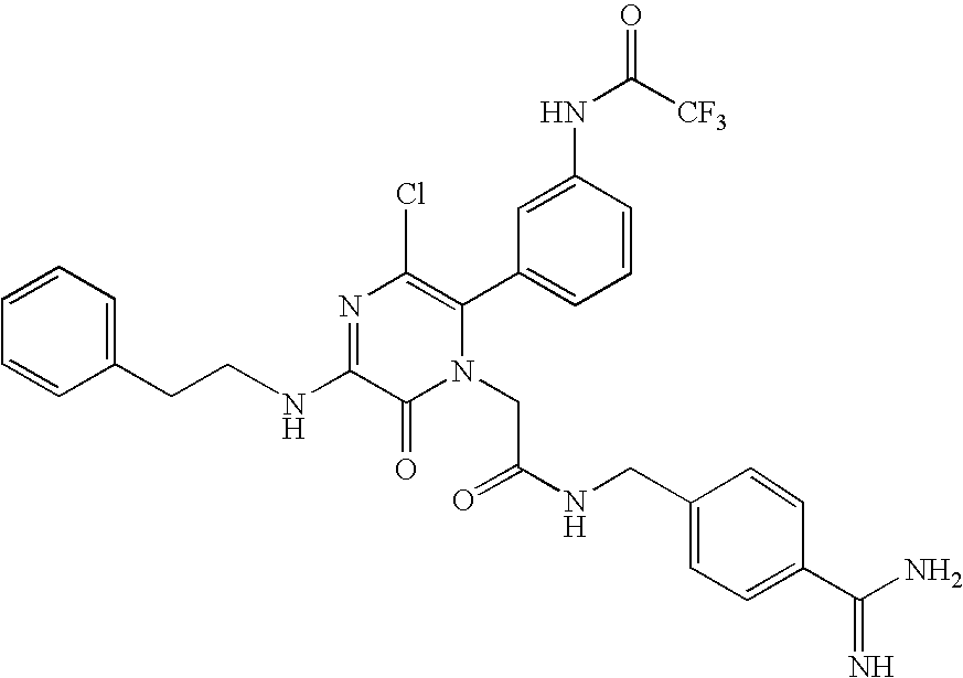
N(C1=NC(Cl)=C(C2=CC=CC(NC(=O)[CF3])=C2)N(CC(NCC2=CC=C(C(N)=N)C=C2)=O)C1=O)CCC1=CC=CC=C1
